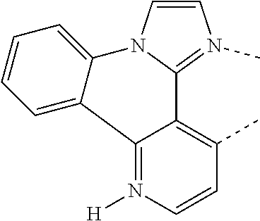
C1=CN2C(=N1C)C1=C(C)C=CN([H])=C1C1=CC=CC=C21
